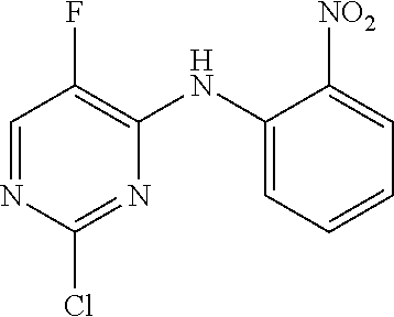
C1=NC(Cl)=NC(NC2=CC=CC=C2[NO2])=C1F
